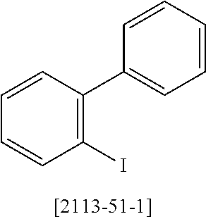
C1=CC(C2=CC=CC=C2)=C(I)C=C1
